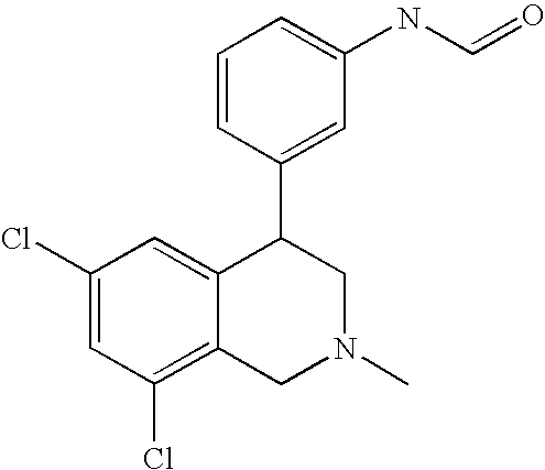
C1=CC(C2C3=CC(Cl)=CC(Cl)=C3CN(C)C2)=CC(NC=O)=C1
